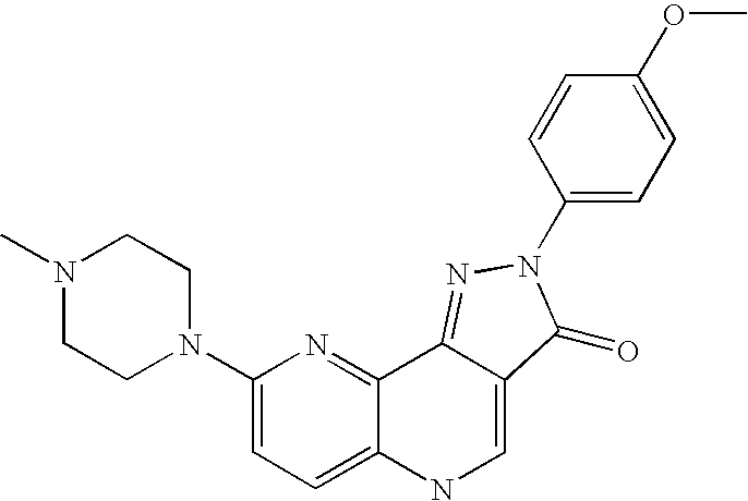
N1(C)CCN(C2=CC=C3C(=N2)C2=NN(C4=CC=C(OC)C=C4)C(=O)C2=CN3)CC1
